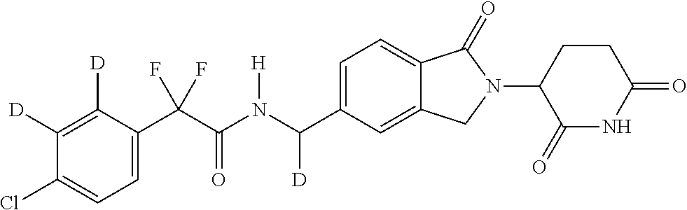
C1([D])=C([D])C(C(C(N(C(C2=CC=C3C(=C2)CN(C2C(=O)NC(=O)CC2)C3=O)[D])[H])=O)(F)F)=CC=C1Cl
